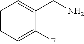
C1=CC=C(F)C(CN)=C1
